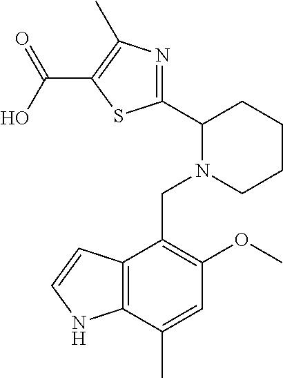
C1(C2N(CC3=C(OC)C=C(C)C4=C3C=CN4)CCCC2)=NC(C)=C(C(O)=O)S1
